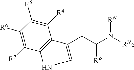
C1([R4])=C([R5])C([R6])=C([R7])C2=C1C(CC(N([RN])[RN])[Ra])=CN2
